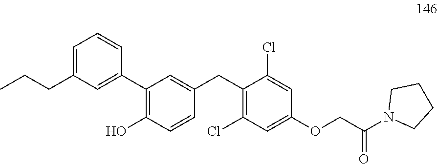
C1(C2=CC(CCC)=CC=C2)=C(O)C=CC(CC2=C(Cl)C=C(OCC(N3CCCC3)=O)C=C2Cl)=C1
